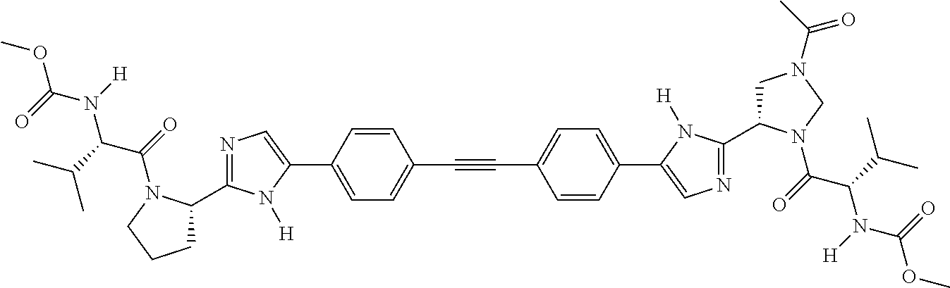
C1(C#CC2=CC=C(C3=CN=C(C4CCCN4C(C(N(C(OC)=O)[H])C(C)C)=O)N3[H])C=C2)=CC=C(C2=CN=C(C3CN(C(C)=O)CN3C(C(N(C(OC)=O)[H])C(C)C)=O)N2[H])C=C1
